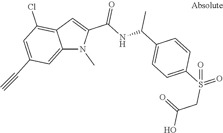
C12=CC(C#C)=CC(Cl)=C1C=C(C(=O)NC(C)C1=CC=C(S(CC(=O)O)(=O)=O)C=C1)N2C
